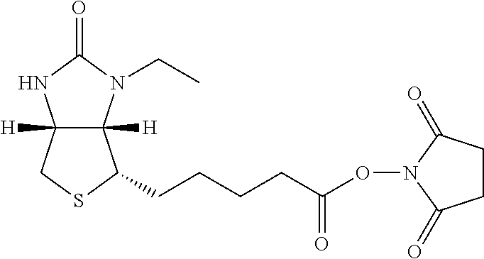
C12([H])C([H])(N(CC)C(=O)N1)C(CCCCC(=O)ON1C(=O)CCC1=O)SC2
